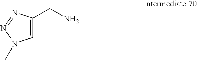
C1=C(CN)N=NN1C
